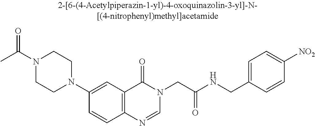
N1(C(C)=O)CCN(C2=CC3=C(C=C2)N=CN(CC(NCC2=CC=C([NO2])C=C2)=O)C3=O)CC1
